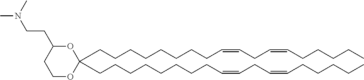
C(CCCCCCC=CCC=CCCCCC)CC1(CCCCCCCCC=CCC=CCCCCC)OC(CCN(C)C)CCO1
